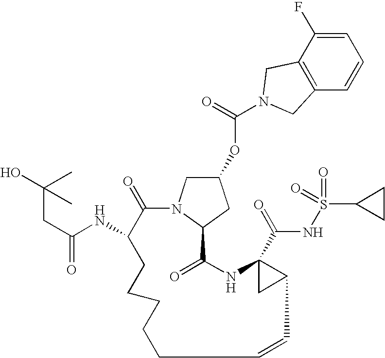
C1=C(F)C2=C(C=C1)CN(C(=O)OC1CN3C(C1)C(=O)NC1(C(=O)NS(=O)(=O)C4CC4)CC1C=CCCCCCC(NC(CC(O)(C)C)=O)C3=O)C2
